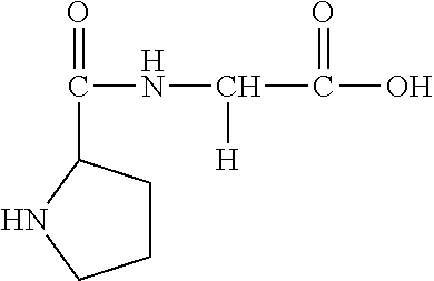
C(NC(C(O)=O)[H])(=O)C1CCCN1
